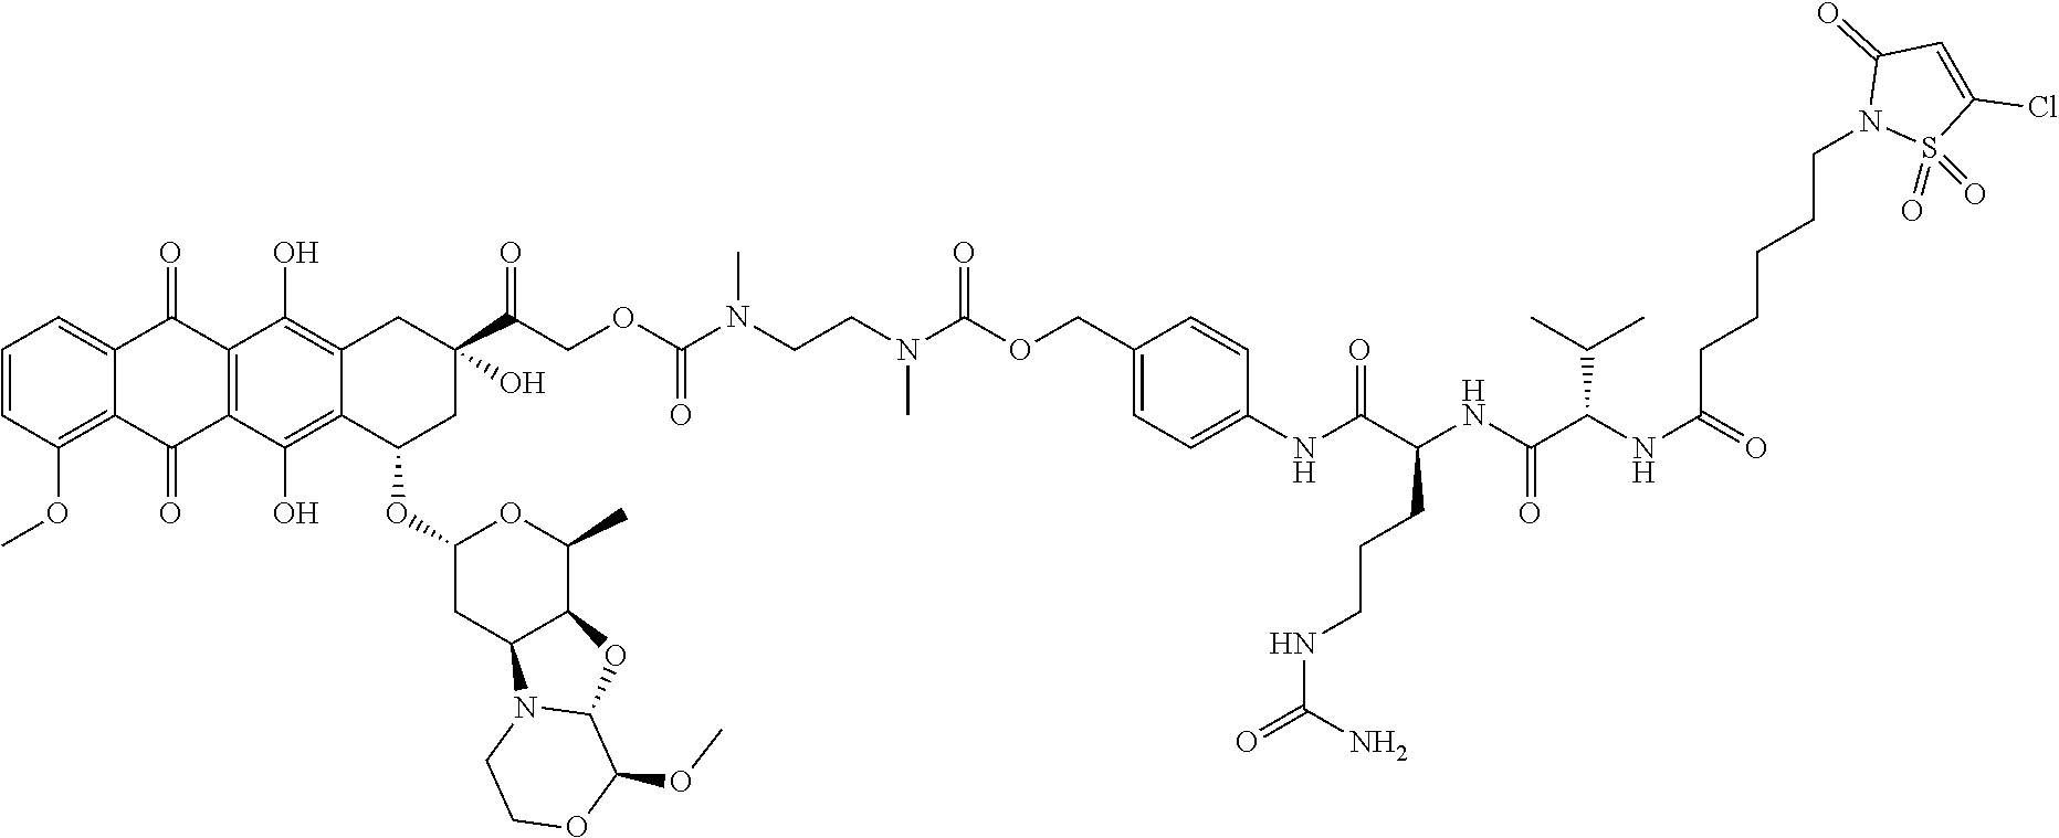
C1=CC(OC)=C2C(=C1)C(=O)C1=C(C2=O)C(O)=C2C(=C1O)CC(C(COC(=O)N(CCN(C(OCC1=CC=C(NC(C(NC(C(NC(=O)CCCCCN3S(=O)(=O)C(Cl)=CC3=O)C(C)C)=O)CCCNC(=O)N)=O)C=C1)=O)C)C)=O)(O)CC2OC1CC2C(C(C)O1)OC1N2CCOC1OC
